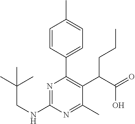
N(C1=NC(C2=CC=C(C)C=C2)=C(C(C(=O)O)CCC)C(C)=N1)CC(C)(C)C
